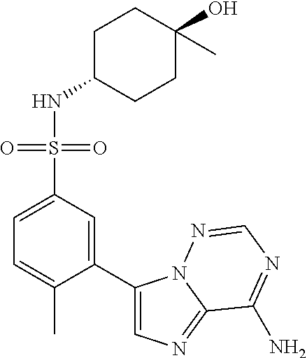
C1(C)=CC=C(S(NC2CCC(O)(C)CC2)(=O)=O)C=C1C1=CN=C2N1N=CN=C2N
